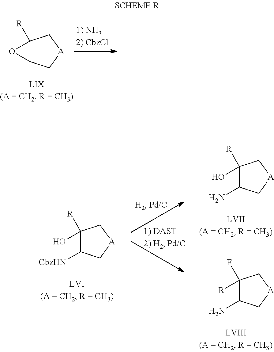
C12([R])C(C[A]C1)O2.C1(O)([R])C([CbzHN])C[A]C1.C1(O)([R])C(N)C[A]C1.C1([R])(F)C(N)C[A]C1
